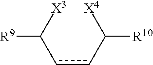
c(cC([X4])[R10])C([X3])[R9]
